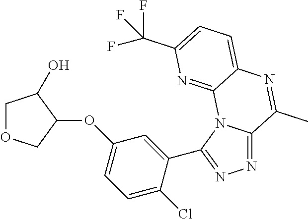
N1=C2N(C(C3=CC(OC4C(O)COC4)=CC=C3Cl)=N1)C1=NC(C(F)(F)F)=CC=C1N=C2C
